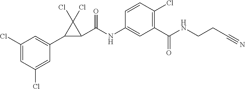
C1(Cl)=CC(Cl)=CC(C2C(C(NC3=CC(C(NCCC#N)=O)=C(Cl)C=C3)=O)C2(Cl)Cl)=C1
